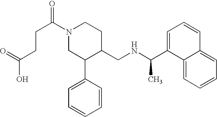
N1(C(CCC(O)=O)=O)CC(C2=CC=CC=C2)C(CNC(C)C2=CC=CC3=CC=CC=C23)CC1
